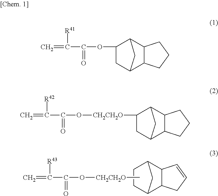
C12C3C(C(C1)CC2)C=CC3.C=C([R43])C(=O)O[CH2CH2O]C.C=C([R41])C(OC1CC2C3C(C1C2)CCC3)=O.C=C([R42])C(=O)O[CH2CH2O]C1CC2C3C(C1C2)CCC3
